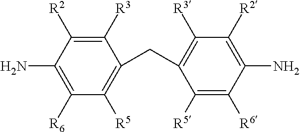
C1([R3])=C([R2])C(N)=C([R6])C([R5])=C1CC1=C([R3])C([R2])=C(N)C([R6])=C1[R5]
